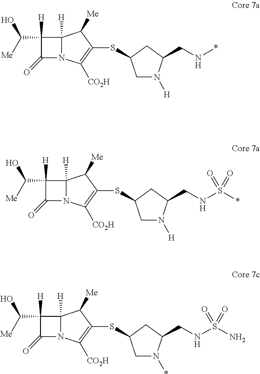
C12([H])N(C([CO2H])=C(SC3CN([H])C(CN*)C3)C1[Me])C(=O)C2(C([Me])O)[H].C12([H])N(C([CO2H])=C(SC3CN([H])C(CNS(*)(=O)=O)C3)C1[Me])C(=O)C2(C([Me])O)[H].C12([H])N(C([CO2H])=C(SC3CN(*)C(CNS(N)(=O)=O)C3)C1[Me])C(=O)C2(C([Me])O)[H]
